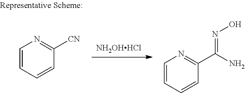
[NH2OHHCl].C1=CC=CC([CN])=N1.C1=CC=CC(C(N)=NO)=N1
